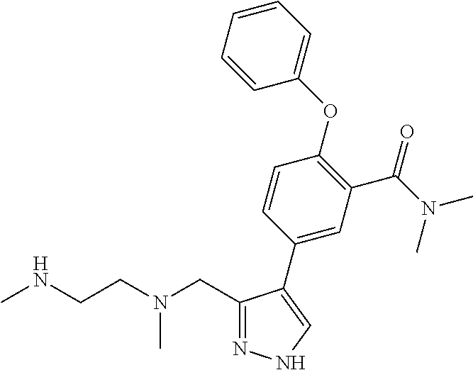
N1=C(CN(CCNC)C)C(C2=CC(C(N(C)C)=O)=C(OC3=CC=CC=C3)C=C2)=CN1
